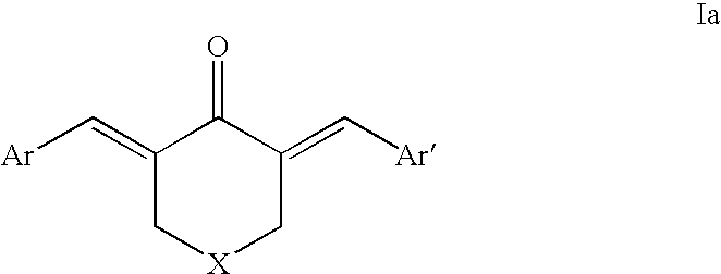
C1(=C[Ar])C[X]CC(=C[Ar])C1=O
